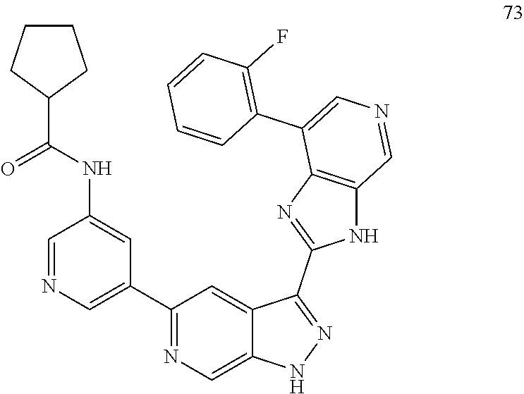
C1=NC=C(C2=NC=C3C(=C2)C(C2=NC4=C(N2)C=NC=C4C2=C(F)C=CC=C2)=NN3)C=C1NC(=O)C1CCCC1
